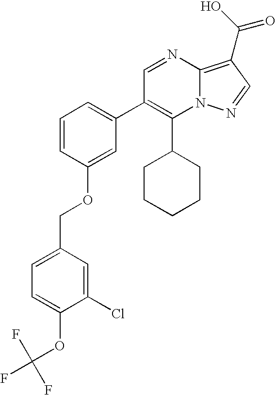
C1(C2CCCCC2)=C(C2=CC=CC(OCC3=CC=C(OC(F)(F)F)C(Cl)=C3)=C2)C=NC2=C(C(O)=O)C=NN12
